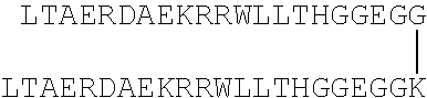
[LTAERDAEKRRWLLTHGGEGGK][LTAERDAEKRRWLLTHGGEGG]
